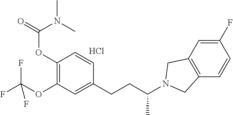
C1(OC(=O)N(C)C)=C(OC(F)(F)F)C=C(CCC(N2CC3=C(C=CC(F)=C3)C2)C)C=C1.Cl
